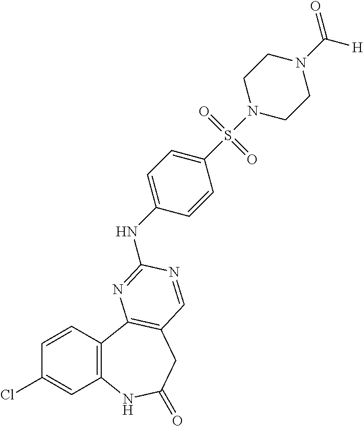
C1=CC2=C(C=C1Cl)NC(=O)CC1=C2N=C(NC2=CC=C(S(N3CCN(C([H])=O)CC3)(=O)=O)C=C2)N=C1
